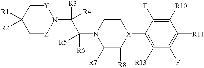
C1([R1])([R2])C[Z]N(C([R3])([R4])C(N2C([R7])C([R8])[X](C3=C([R13])C(F)=C([R11])C([R10])=C3F)CC2)([R6])[R5])[Y]C1
